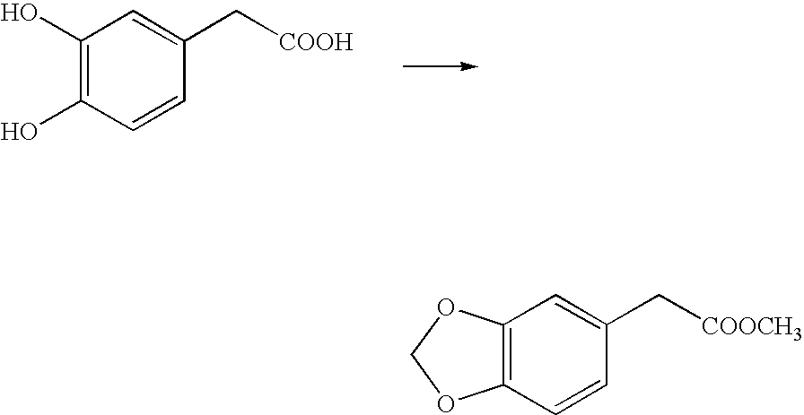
C1(O)=C(O)C=CC(C[COOH])=C1.C12=C(C=CC(C[COOCH3])=C1)OCO2
